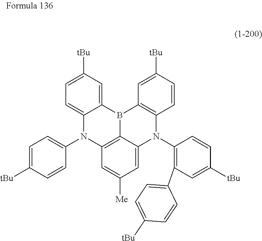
C1=C([tBu])C=C2C(=C1)N(C1=CC=C([tBu])C=C1)C1=C3B2C2=C(C=CC([tBu])=C2)N(C2=C(C4=CC=C([tBu])C=C4)C=C([tBu])C=C2)C3=CC([Me])=C1
